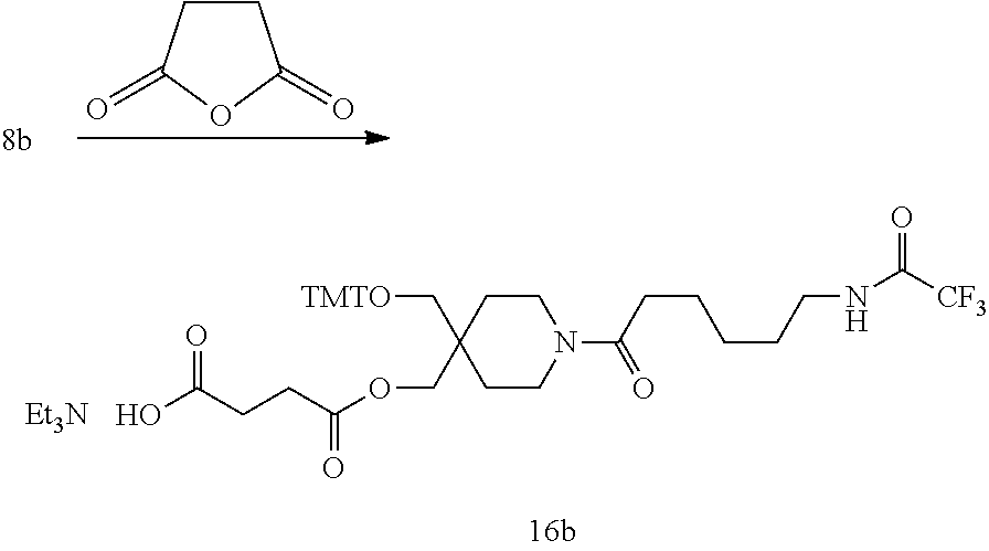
C1CC(=O)OC1=O.C1CC(COC(CCC(O)=O)=O)(C[TMTO])CCN1C(CCCCCNC([CF3])=O)=O.[Et3N]
